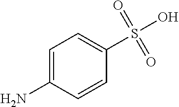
C1=C(N)C=CC(S(O)(=O)=O)=C1
